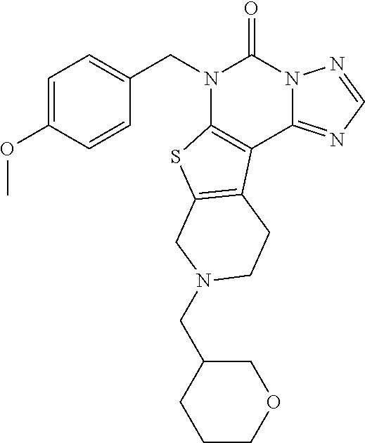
C1(CN2CC3=C(C4=C(N(CC5=CC=C(OC)C=C5)C(=O)N5C4=NC=N5)S3)CC2)CCCOC1
